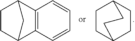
C1C2C3=C(C(C1)C2)C=CC=C3.C1CC2CCC1CC2
